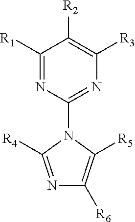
C1([R1])=NC(N2C([R4])=NC([R6])=C2[R5])=NC([R3])=C1[R2]
